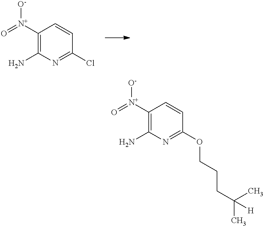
C1([N+](=O)[O-])=C(N)N=C(Cl)C=C1.C1([N+](=O)[O-])=C(N)N=C(OCCCC(C)(C)[H])C=C1
